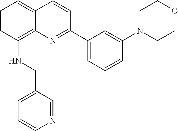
C1=CC(NCC2=CC=CN=C2)=C2C(=C1)C=CC(C1=CC=CC(N3CCOCC3)=C1)=N2
